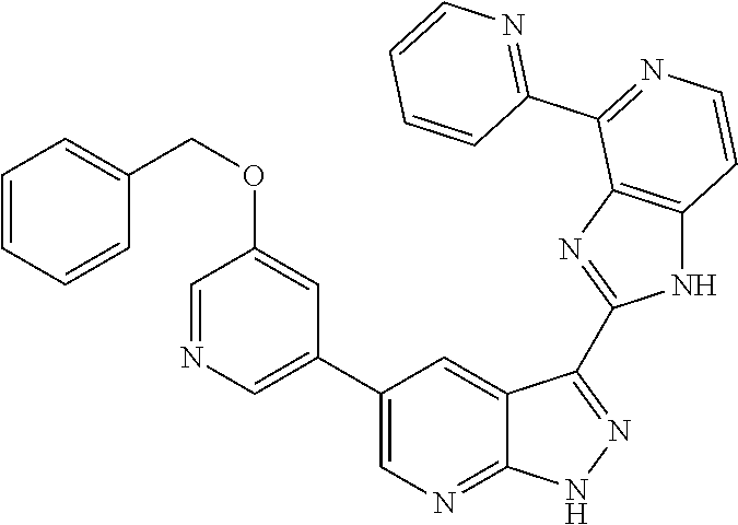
C1=NC=C(C2=CN=C3C(=C2)C(C2=NC4=C(N2)C=CN=C4C2=NC=CC=C2)=N[N H]3)C=C1OCC1=CC=CC=C1
